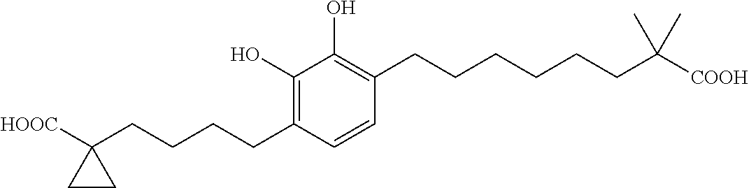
C1(O)=C(CCCCC2([HOOC])CC2)C=CC(CCCCCCC([COOH])(C)C)=C1O
